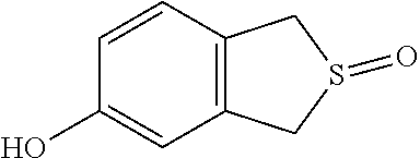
C12=C(C=CC(O)=C1)CS(=O)C2
